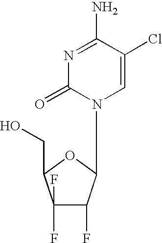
C1(F)(F)C(F)C(N2C=C(Cl)C(N)=NC2=O)OC1CO
